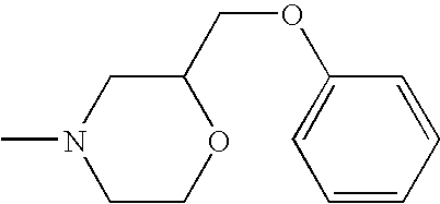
C1(COC2=CC=CC=C2)CN(C)CCO1
